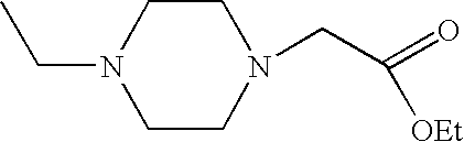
CCN1CCN(CC(=O)[OEt])CC1
